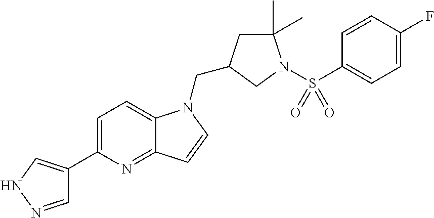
C1=NNC=C1C1=CC=C2C(=N1)C=CN2CC1CC(C)(C)N(S(C2=CC=C(F)C=C2)(=O)=O)C1
